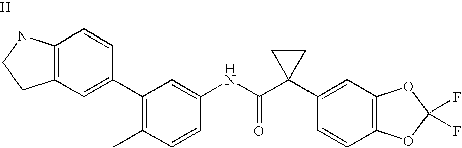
C1(C2=CC3=C(C=C2)NCC3)=C(C)C=CC(NC(C2(C3=CC4=C(C=C3)OC(F)(F)O4)CC2)=O)=C1.[H]
